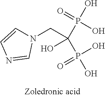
N1(CC(P(=O)(O)O)(O)P(O)(=O)O)C=CN=C1
